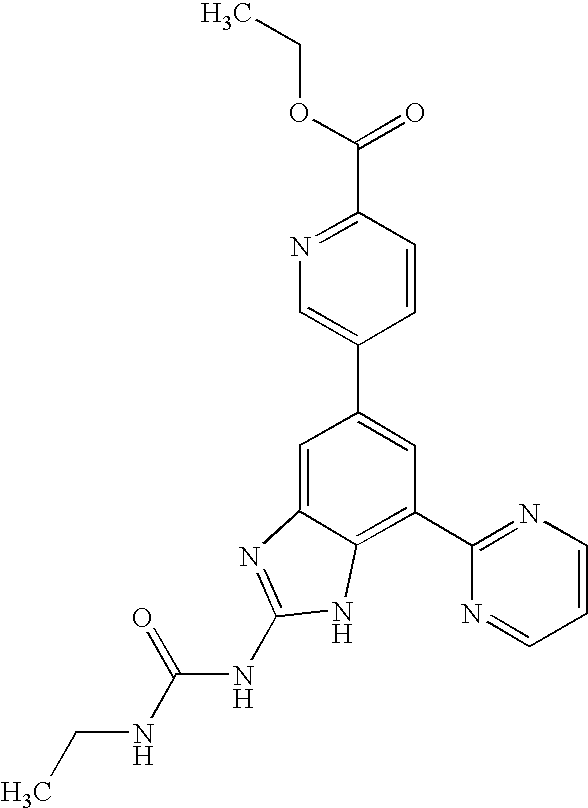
CCNC(NC1=NC2=CC(C3=CN=C(C(OCC)=O)C=C3)=CC(C3=NC=CC=N3)=C2N1)=O
